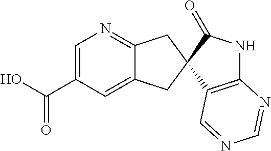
OC(C1=CN=C2C(=C1)CC1(C2)C2=C(NC1=O)N=CN=C2)=O
